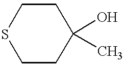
S1CCC(O)(C)CC1
